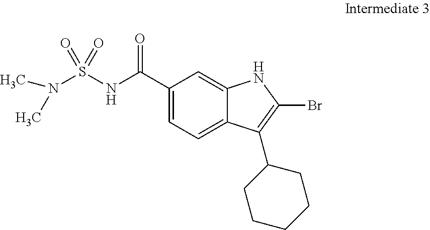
C1(C(=O)NS(N(C)C)(=O)=O)=CC=C2C(=C1)NC(Br)=C2C1CCCCC1
